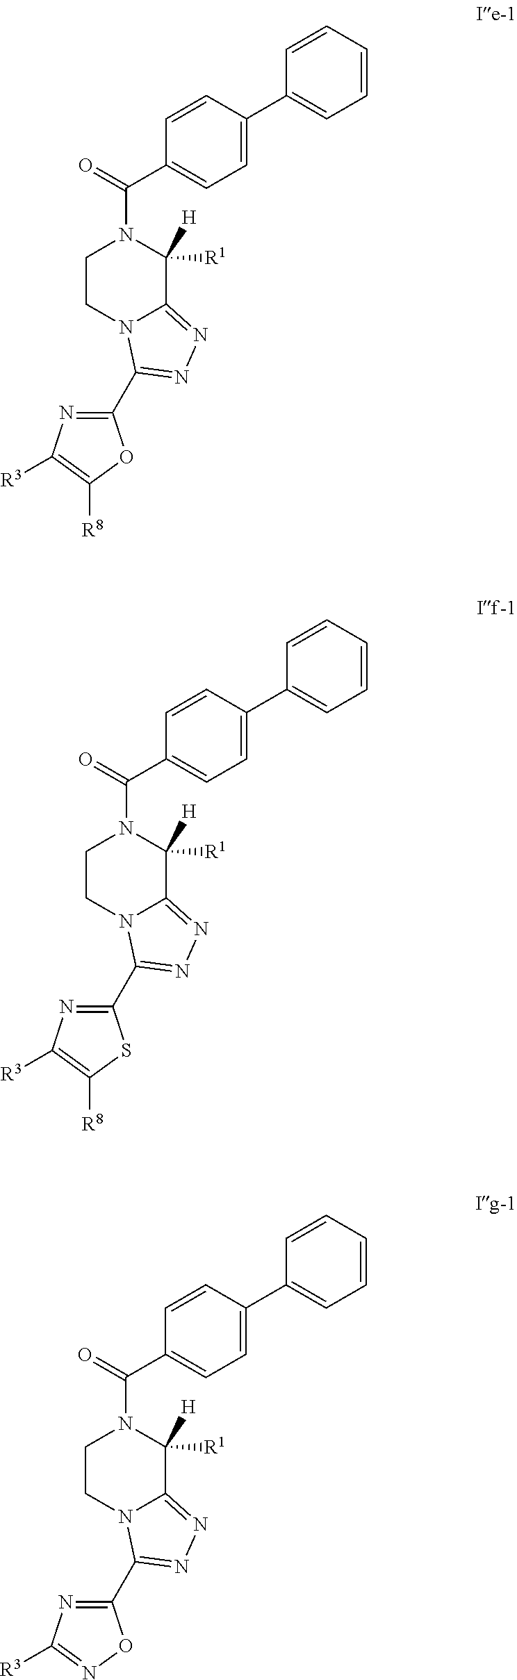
C1CN2C(=NN=C2C2=NC([R3])=C([R8])O2)C([H])([R1])N1C(=O)C1=CC=C(C2=CC=CC=C2)C=C1.C1CN2C(=NN=C2C2=NC([R3])=C([R8])S2)C([H])([R1])N1C(=O)C1=CC=C(C2=CC=CC=C2)C=C1.C1CN2C(=NN=C2C2=NC([R3])=NO2)C([H])([R1])N1C(=O)C1=CC=C(C2=CC=CC=C2)C=C1
